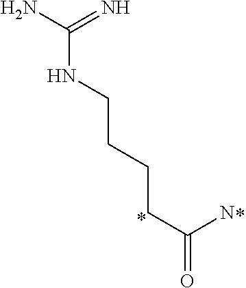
NC(=N)NCCCCC(=O)N
